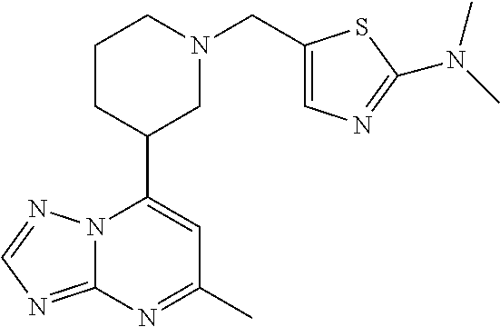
N12C(=NC=N1)N=C(C)C=C2C1CN(CC2=CN=C(N(C)C)S2)CCC1
